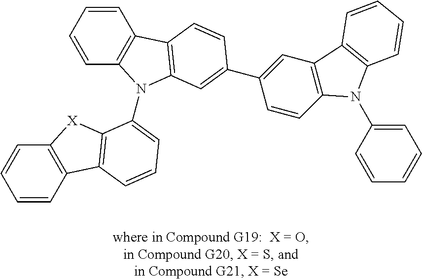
C1=CC2=C(C=C1)[X]C1=C2C=CC=C1N1C2=C(C=CC=C2)C2=C1C=C(C1=CC3=C(C=C1)N(C1=CC=CC=C1)C1=C3C=CC=C1)C=C2
